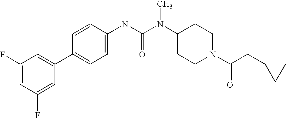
C1(F)=CC(F)=CC(C2=CC=C(NC(N(C3CCN(C(CC4CC4)=O)CC3)C)=O)C=C2)=C1
